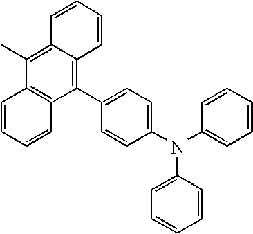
C1(C2=CC=C(N(C3=CC=CC=C3)C3=CC=CC=C3)C=C2)=C2C(=C(C)C3=C1C=CC=C3)C=CC=C2
